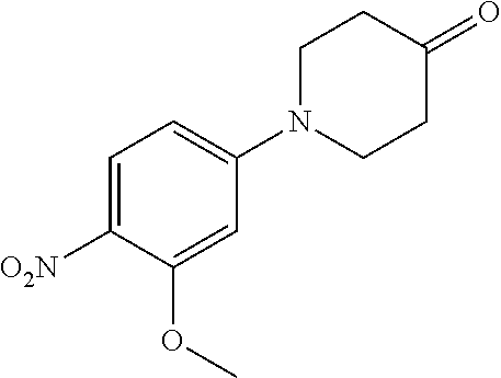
C1=C([O2N])C(OC)=CC(N2CCC(=O)CC2)=C1
